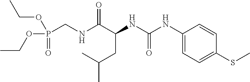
N(C(C(NC(NC1=CC=C(SC)C=C1)=O)CC(C)C)=O)CP(=O)(OCC)OCC
